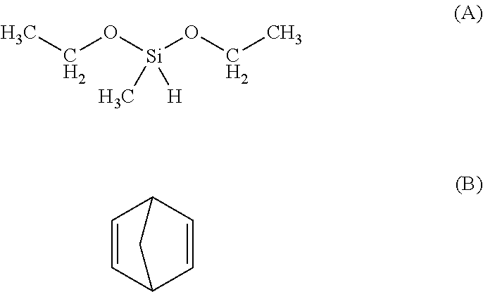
CCO[Si](OCC)(C)[H].C1=CC2C=CC1C2
